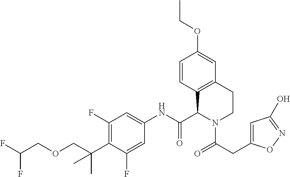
C1=CC2=C(C=C1OCC)CCN(C(CC1=CC(O)=NO1)=O)C2C(NC1=CC(F)=C(C(C)(C)COCC(F)F)C(F)=C1)=O
